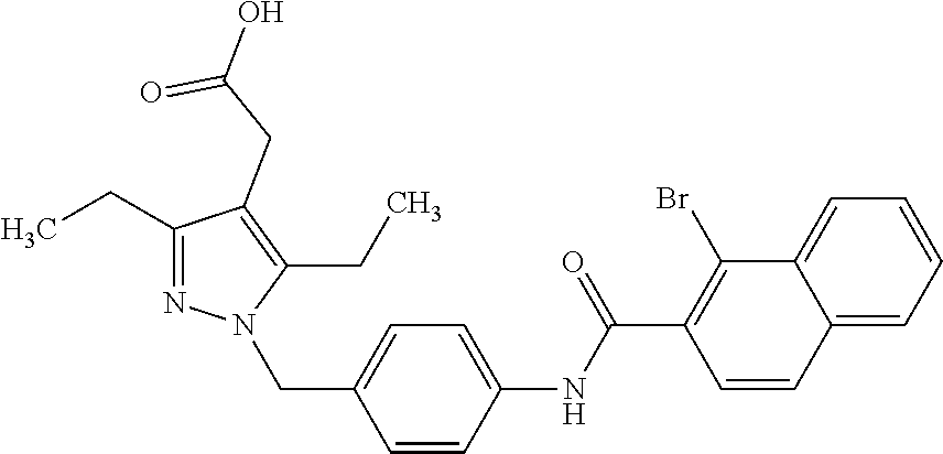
C1(CC)=NN(CC2=CC=C(NC(C3=C(Br)C4=CC=CC=C4C=C3)=O)C=C2)C(CC)=C1CC(=O)O
